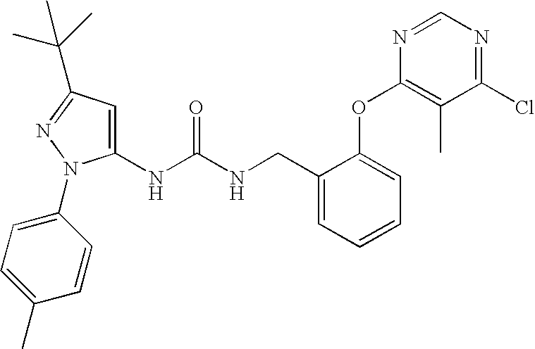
C1(NC(NCC2=CC=CC=C2OC2=C(C)C(Cl)=NC=N2)=O)=CC(C(C)(C)C)=NN1C1=CC=C(C)C=C1
